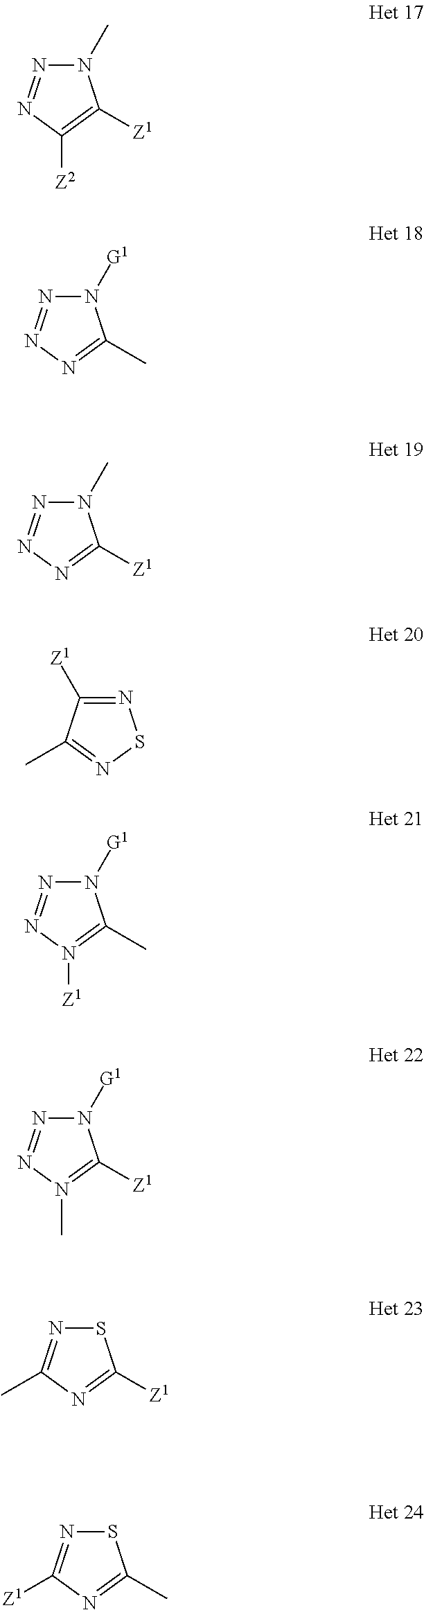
N1(C)N=NC([Z2])=C1[Z1].N1([G1])N=NN=C1C.N1(C)N=NN=C1[Z1].N1=C([Z1])C(C)=NS1.N1([G1])N=NN([Z1])=C1C.N1([G1])N=NN(C)=C1[Z1].S1N=C(C)N=C1[Z1].S1N=C([Z1])N=C1C
